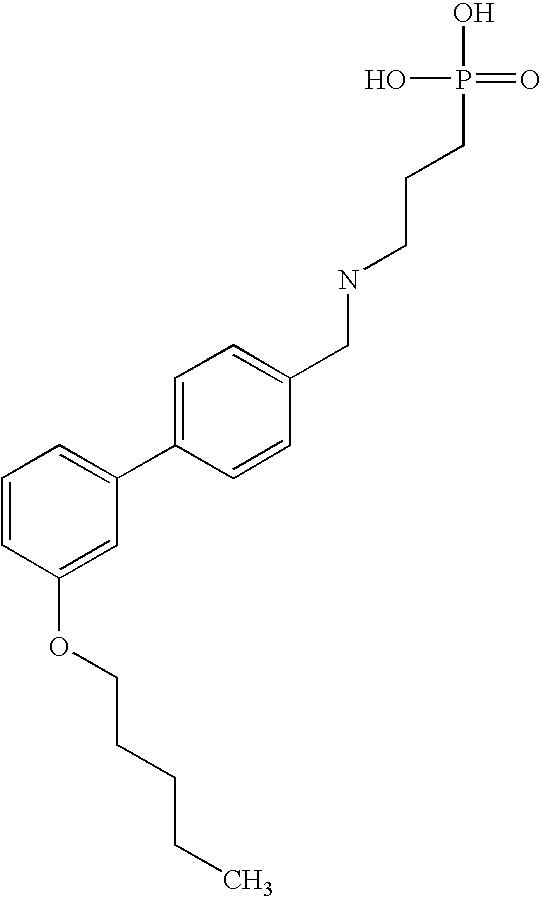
C1=CC(CNCCCP(O)(O)=O)=CC=C1C1=CC=CC(OCCCCC)=C1
